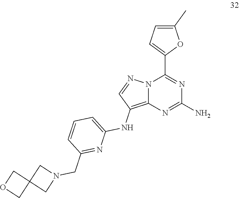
C1(N)=NC2=C(NC3=CC=CC(CN4CC5(C4)COC5)=N3)C=NN2C(C2=CC=C(C)O2)=N1
